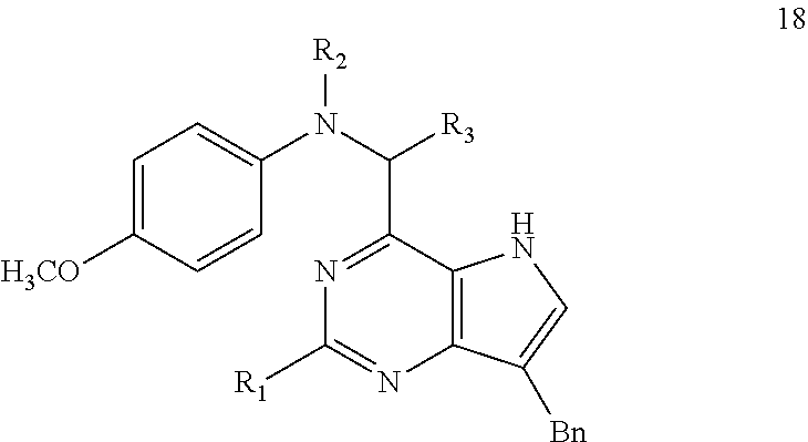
C1(C(N(C2=CC=C([H3CO])C=C2)[R2])[R3])=NC([R1])=NC2=C1NC=C2[Bn]
